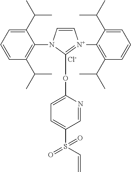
C1(C(C)C)=CC=CC(C(C)C)=C1N1C=C[N+](C2=C(C(C)C)C=CC=C2C(C)C)=C1OC1=CC=C(S(C=C)(=O)=O)C=N1.[Cl-]
